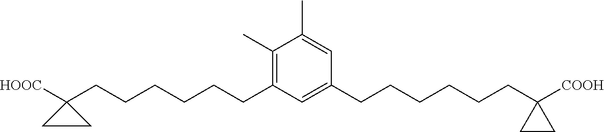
C1(C)=C(CCCCCCC2([HOOC])CC2)C=C(CCCCCCC2([COOH])CC2)C=C1C
